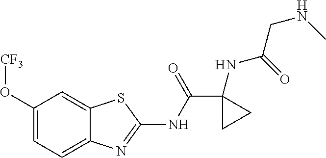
C1(O[CF3])=CC=C2C(=C1)SC(NC(C1(NC(=O)CNC)CC1)=O)=N2
